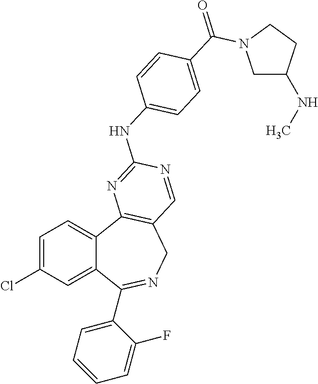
C1=C(Cl)C=C2C(=C1)C1=C(CN=C2C2=CC=CC=C2F)C=NC(NC2=CC=C(C(=O)N3CC(NC)CC3)C=C2)=N1
